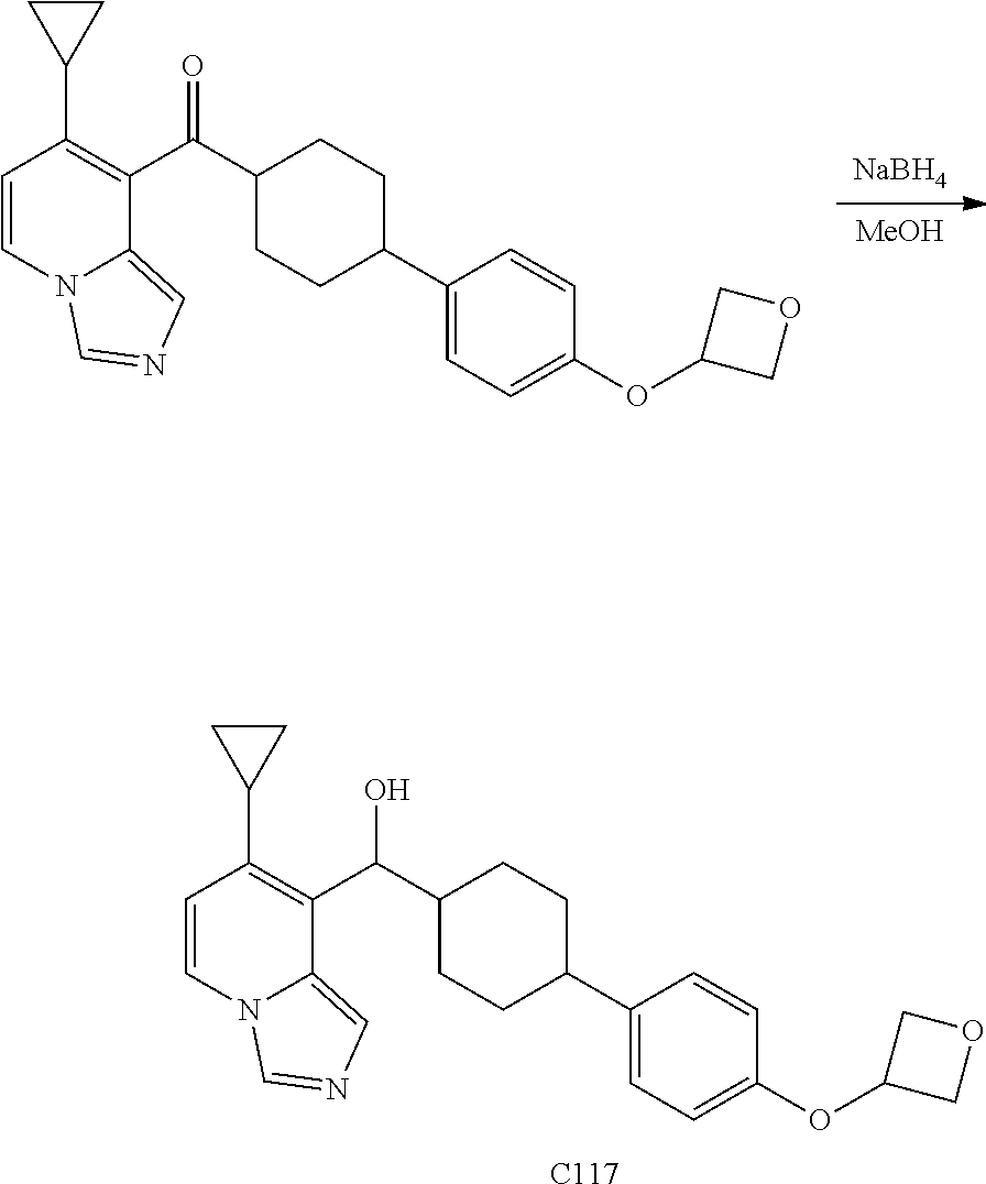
[C117].C1=CN2C(=CN=C2)C(C(O)C2CCC(C3=CC=C(OC4COC4)C=C3)CC2)=C1C1CC1.[NaBH4].[MeOH].C1=CN2C(=CN=C2)C(C(=O)C2CCC(C3=CC=C(OC4COC4)C=C3)CC2)=C1C1CC1
